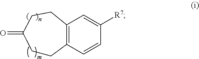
C1CC2=C(CCC1=O)C=C([R7])C=C2
